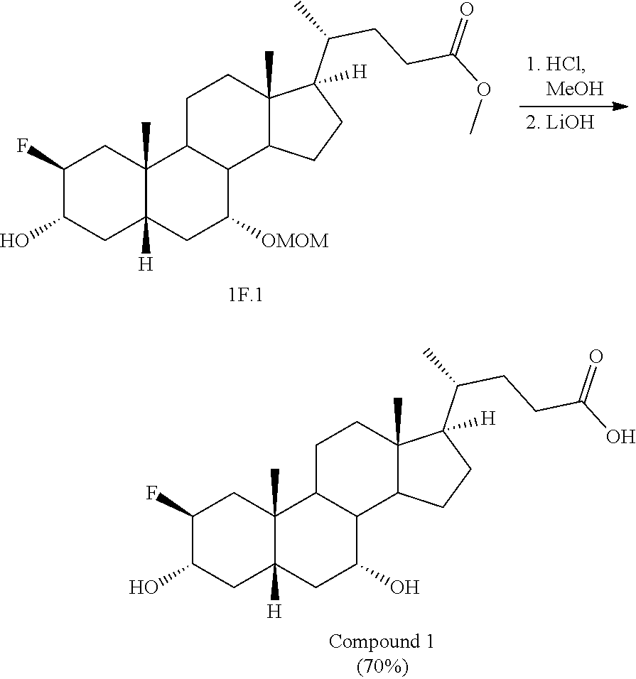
C1C2([H])C(C)(CC(F)C1O)C1CCC3(C)C(C(C)CCC(OC)=O)([H])CCC3C1C([OMOM])C2.C1C2([H])C(C)(CC(F)C1O)C1CCC3(C)C(C(C)CCC(O)=O)([H])CCC3C1C(O)C2
